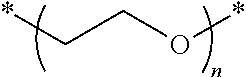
C(CO*)*
